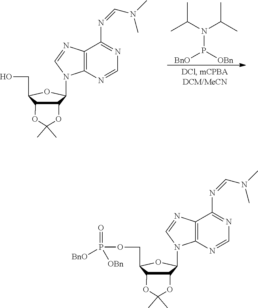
OCC1C2C(C(N3C4=C(C(N=CN(C)C)=NC=N4)N=C3)O1)OC(C)(C)O2.P(N(C(C)C)C(C)C)([BnO])[OBn].O(CC1C2C(C(N3C4=C(C(N=CN(C)C)=NC=N4)N=C3)O1)OC(C)(C)O2)P([BnO])([OBn])=O
